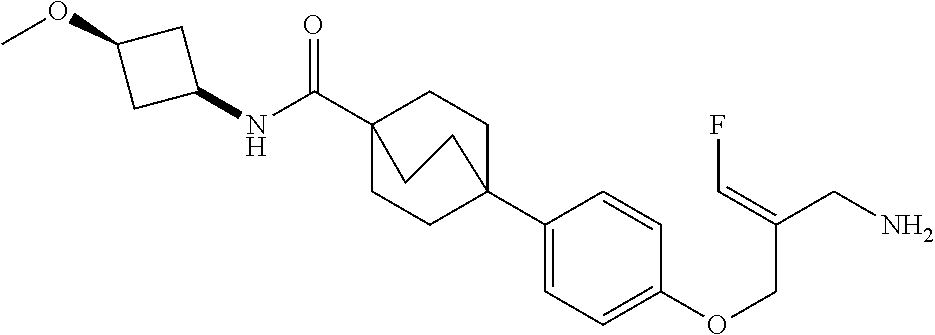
N(C(C12CCC(C3=CC=C(OCC(CN)=CF)C=C3)(CC1)CC2)=O)C1CC(OC)C1
